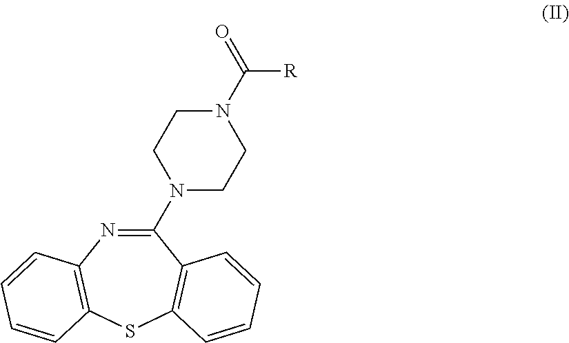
C1(N2CCN(C([R])=O)CC2)=NC2=C(SC3=C1C=CC=C3)C=CC=C2
